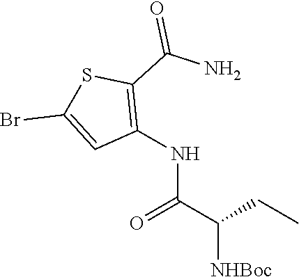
C1(NC(C(CC)[NHBoc])=O)=C(C(N)=O)SC(Br)=C1
